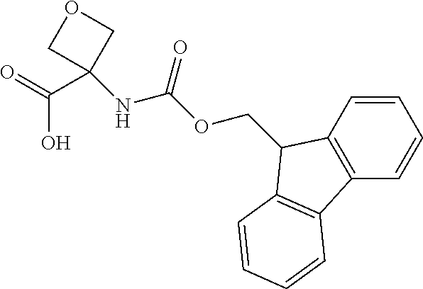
C1=CC2=C(C=C1)C1=C(C2COC(NC2(C(O)=O)COC2)=O)C=CC=C1
